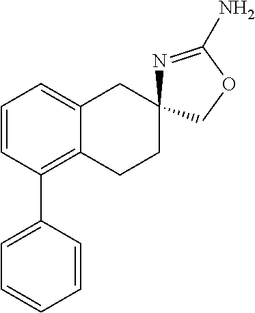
C1=CC(C2=CC=CC=C2)=C2C(=C1)CC1(CC2)N=C(N)OC1
